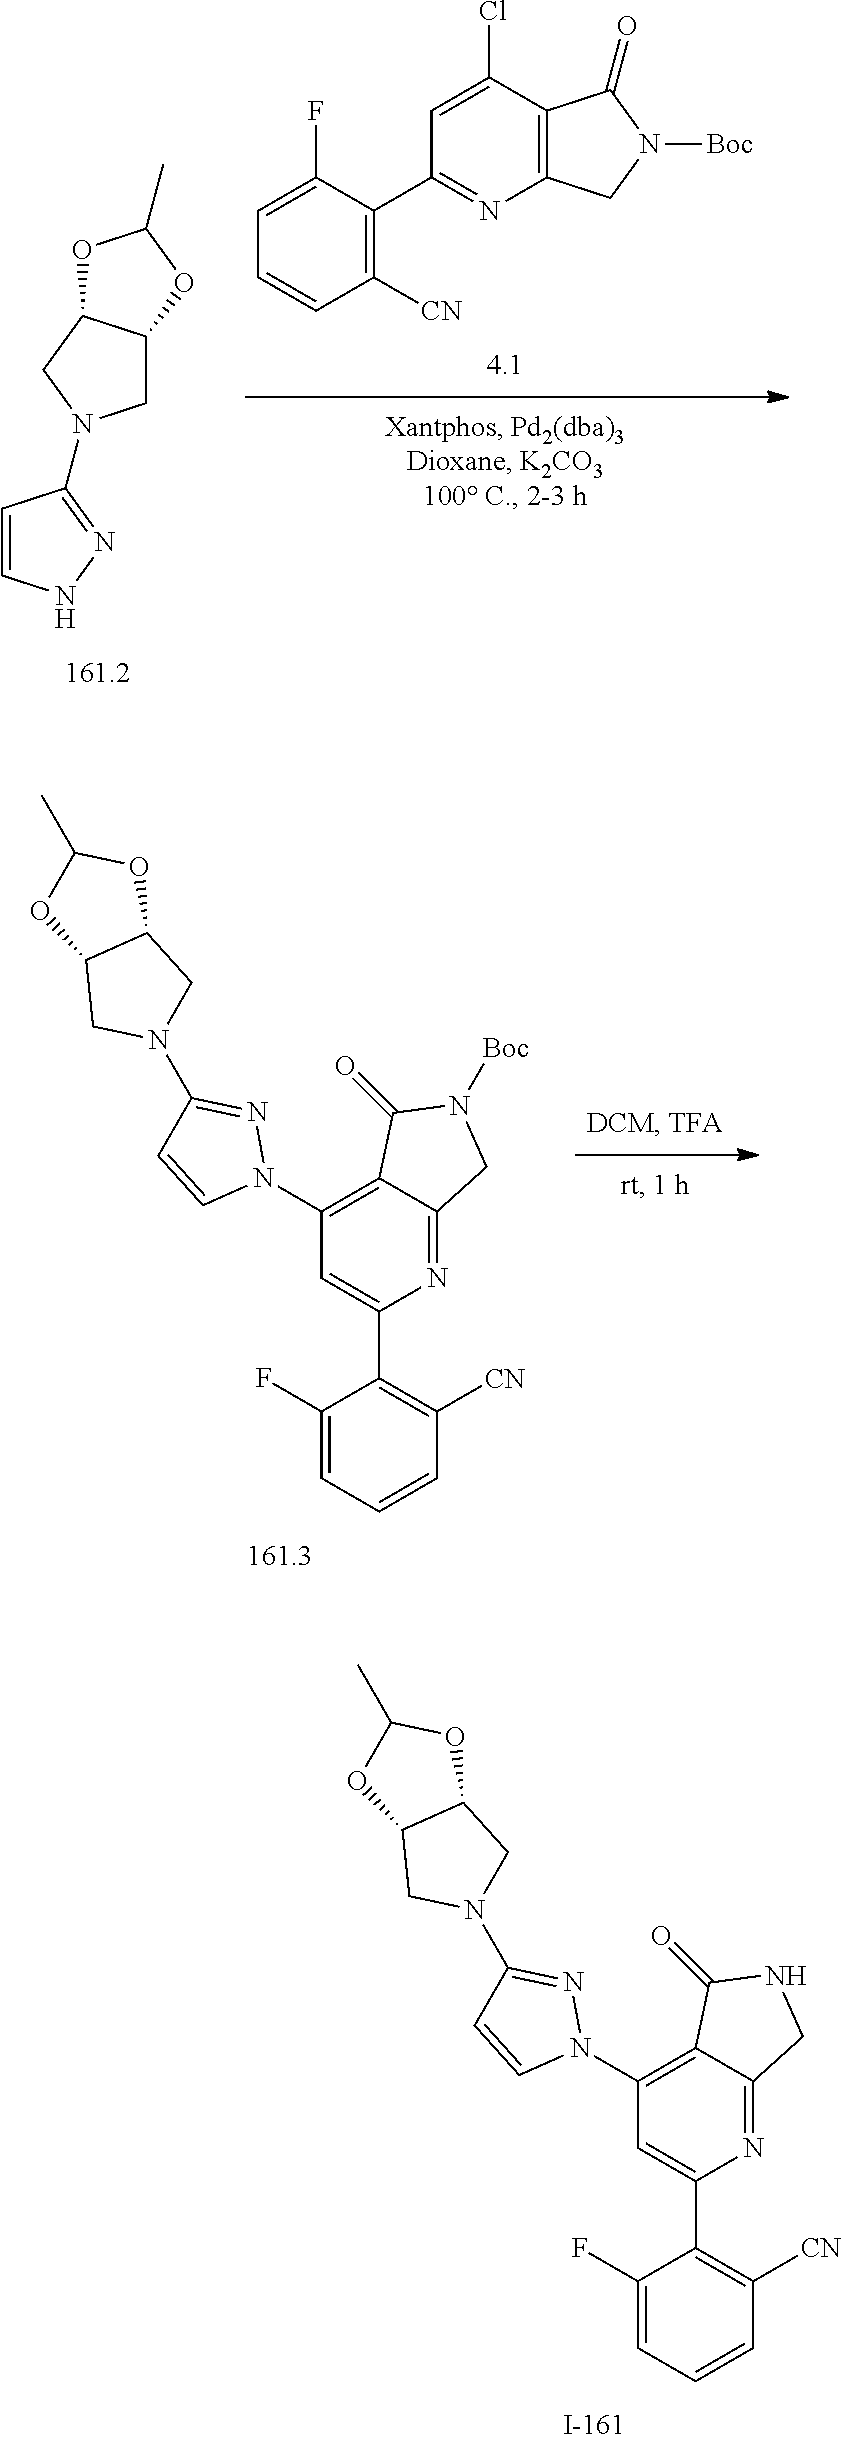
C1(F)=CC=CC([CN])=C1C1=CC(N2N=C(N3CC4C(OC(C)O4)C3)C=C2)=C2C(=N1)CNC2=O.C1(F)=CC=CC([CN])=C1C1=CC(N2N=C(N3CC4C(OC(C)O4)C3)C=C2)=C2C(=N1)CN([Boc])C2=O.C1=CC([CN])=C(C2=NC3=C(C(Cl)=C2)C(=O)N([Boc])C3)C(F)=C1.C1=CNN=C1N1CC2C(C1)OC(C)O2
